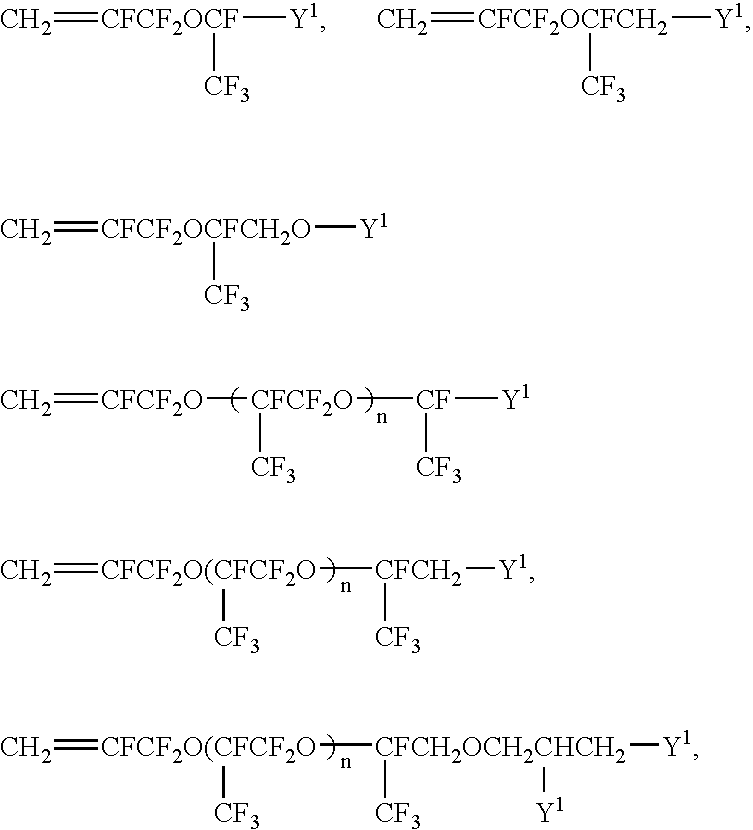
C=[CFCF2O][CFCF2O]([CF]([Y1])[CF3])[CF3].C=[CFCF2O(CFCF2O]([CFCH2]([Y1])[CF3])[CF3].C=[CFCF2O(CFCF2O]([CFCH2OCH2CHCH2]([CF3])([Y1])[Y1])[CF3].C=[CFCF2OCF]([Y1])[CF3].C=[CFCF2OCFCH2]([Y1])[CF3].C=[CFCF2OCFCH2O]([Y1])[CF3]
